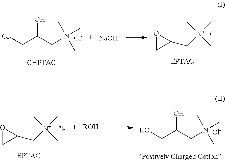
ClCC(CN(C)(C)C)O.[Cl-].[NaOH].O1CC1C[N+](C)(C)C.[Cl-].O1CC1C[N+](C)(C)C.[Cl-].[RO]CC(CN(C)(C)C)O.[Cl-]
